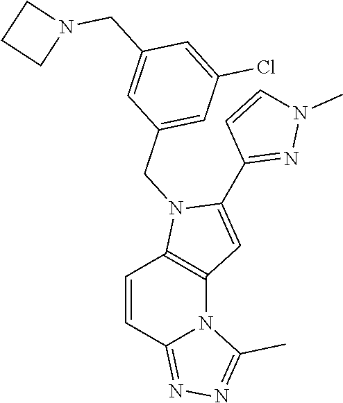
C1=CC2=NN=C(C)N2C2=C1N(CC1=CC(Cl)=CC(CN3CCC3)=C1)C(C1=NN(C)C=C1)=C2
